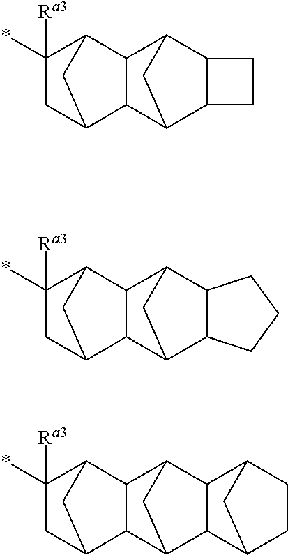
C1([Ra3])(*)CC2C3C(C1C2)C1C2C(C3C1)CC2.C1([Ra3])(*)CC2C3C(C1C2)C1C2C(C3C1)CCC2.C1([Ra3])(*)CC2C3C(C1C2)C1C2C(C3C1)C1CCC2C1
